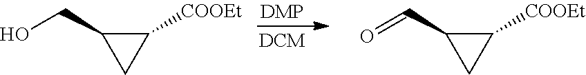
OCC1CC1[COOEt].O=CC1CC1[COOEt]
